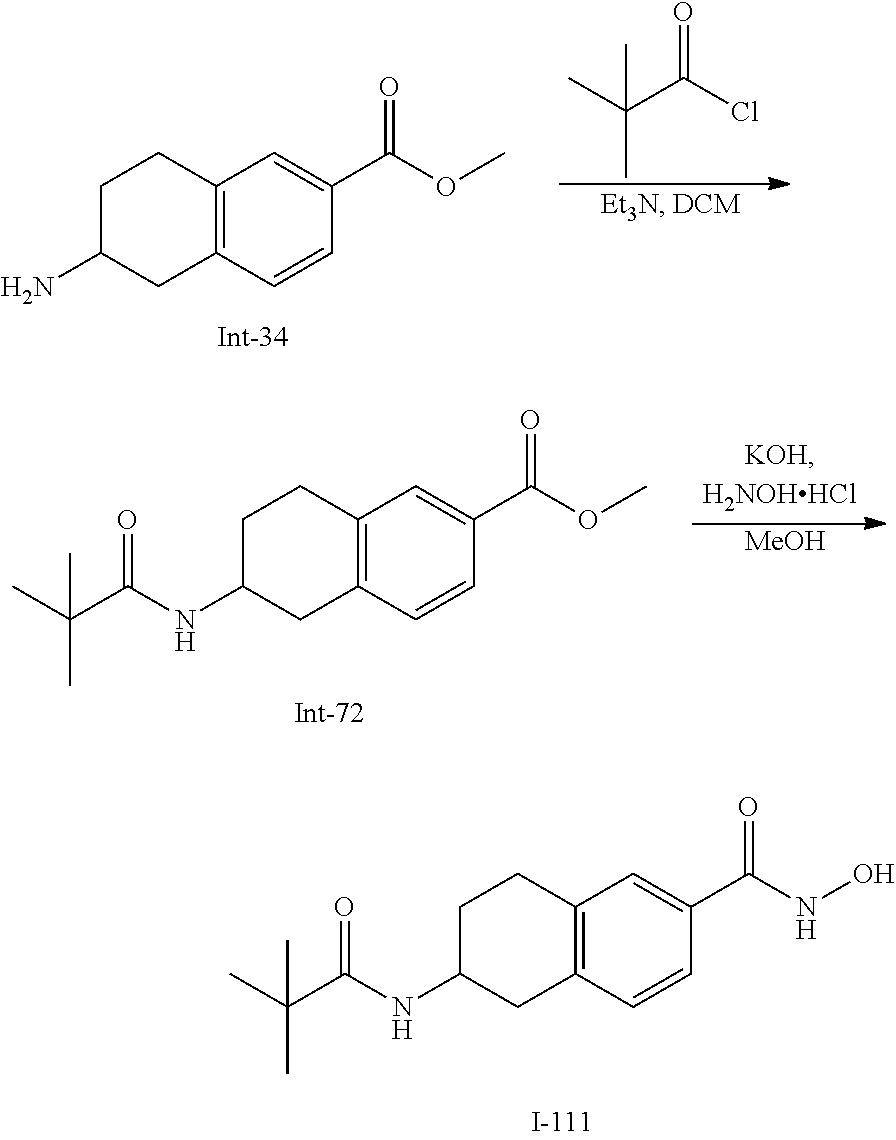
C12=C(C=CC(C(NO)=O)=C1)CC(NC(C(C)(C)C)=O)CC2.CC(C(Cl)=O)(C)C.C12=C(C=CC(C(OC)=O)=C1)CC(N)CC2.[MeOH].C12=C(C=CC(C(OC)=O)=C1)CC(NC(C(C)(C)C)=O)CC2
